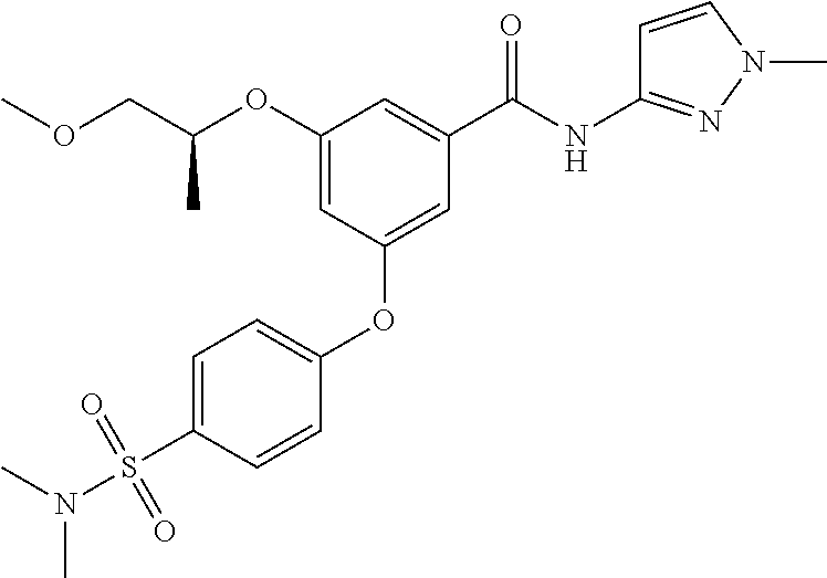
C1=CC(OC2=CC(C(NC3=NN(C)C=C3)=O)=CC(OC(COC)C)=C2)=CC=C1S(N(C)C)(=O)=O
